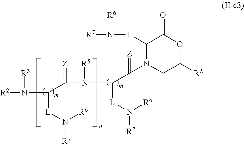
[R2]N(C([L]N([R6])[R7])C(N([R5])C(C(=[Z])N1CC([RL])OC(=O)C1[L]N([R7])[R6])[L]N([R6])[R7])=[Z])[R3]
